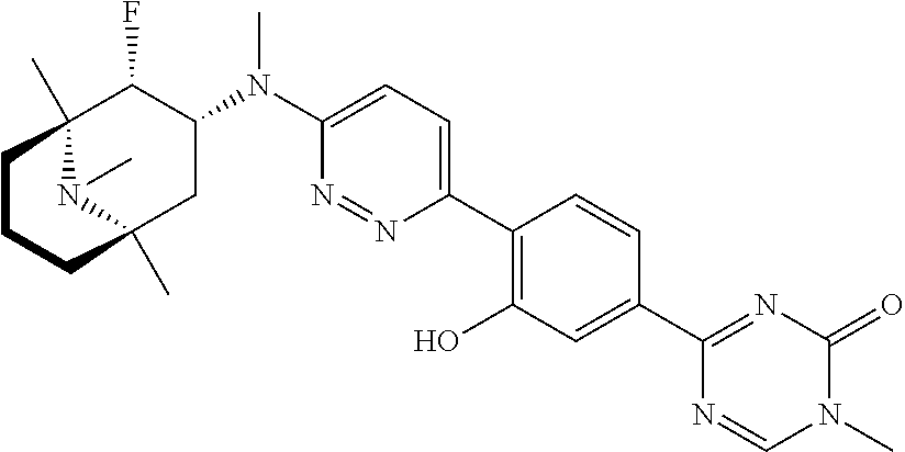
C1(C2=C(O)C=C(C3=NC(=O)N(C)C=N3)C=C2)=CC=C(N(C2C(F)C3(C)N(C)C(C)(C2)CCC3)C)N=N1
